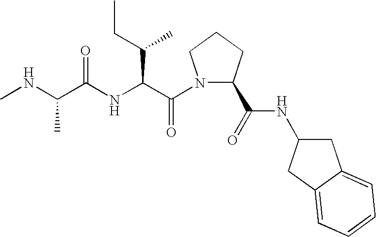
CNC(C(NC(C(N1C(C(=O)NC2CC3=CC=CC=C3C2)CCC1)=O)C(CC)C)=O)C
